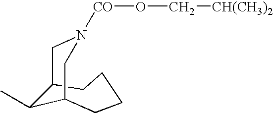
[CO](N1CC2C(C)C(CCCC2)C1)OC[CH(CH3)2]
